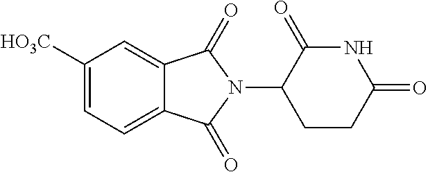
C1([HO3C])=CC=C2C(=C1)C(=O)N(C1CCC(=O)NC1=O)C2=O
